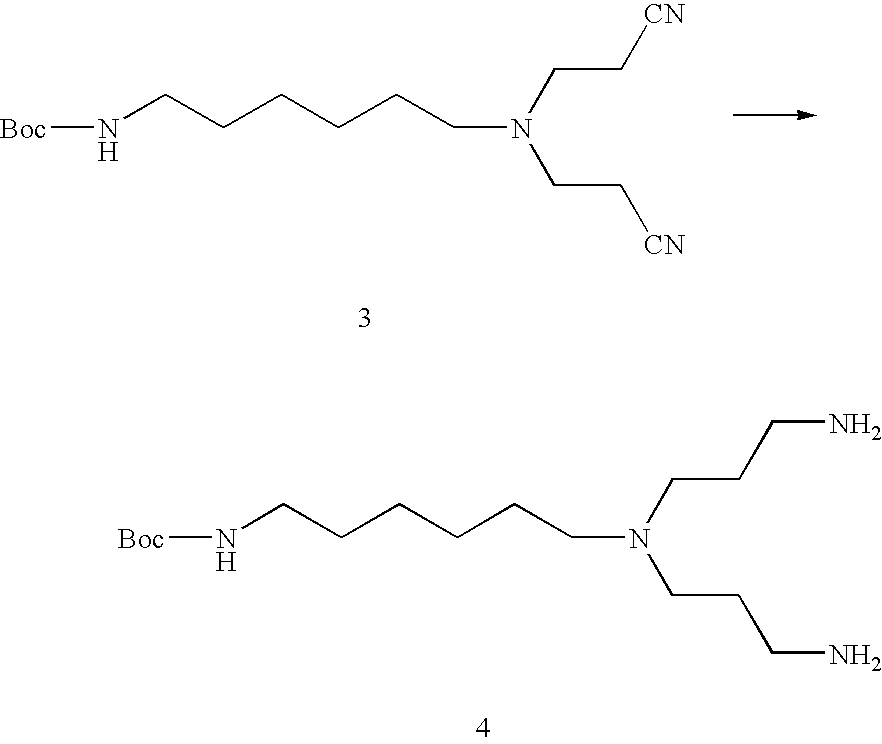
[Boc]NCCCCCCN(CCCN)CCCN.[Boc]NCCCCCCN(CC[CN])CC[CN]
